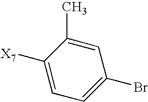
C1=C(Br)C=C(C)C([X7])=C1
